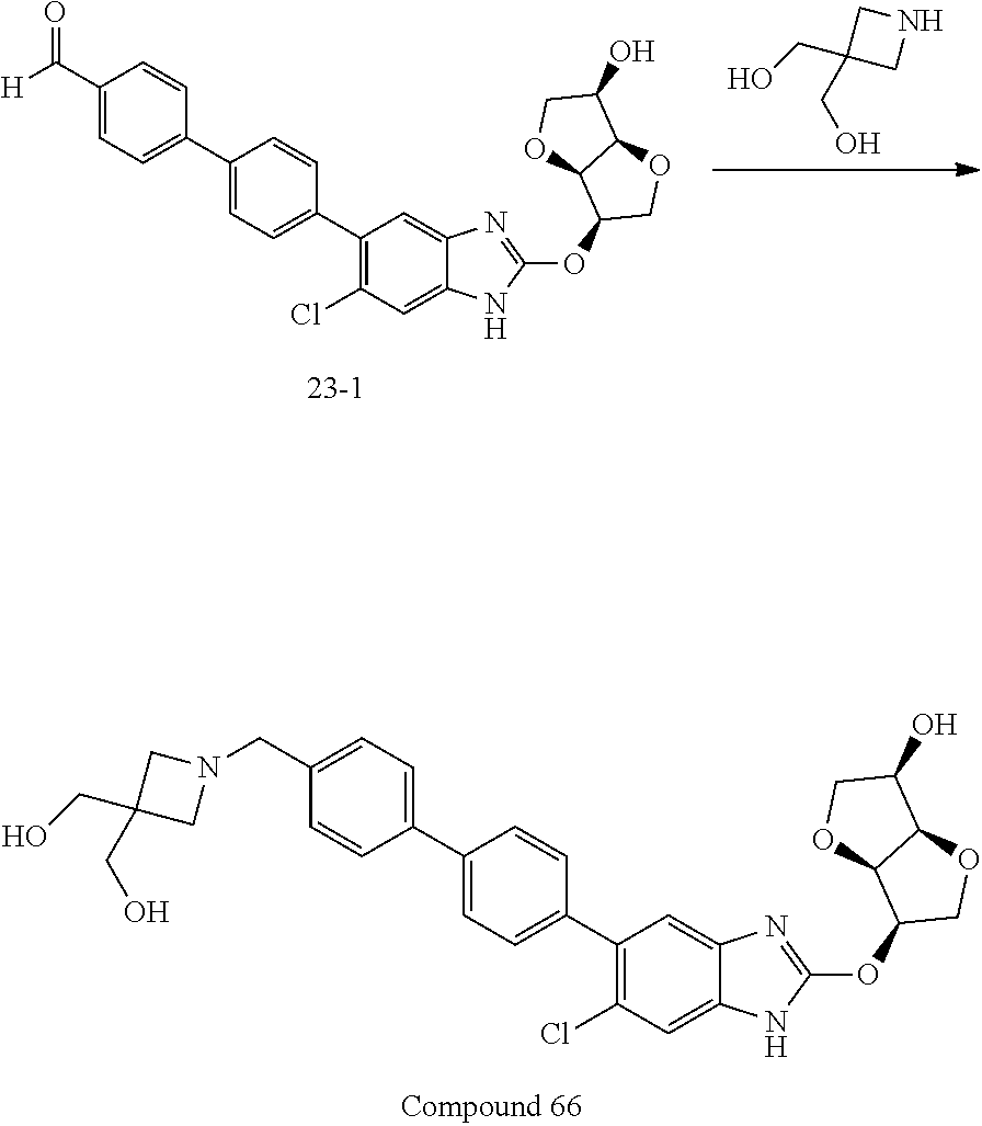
C1(CN2CC(CO)(CO)C2)=CC=C(C2=CC=C(C3=C(Cl)C=C4C(=C3)N=C(OC3COC5C3OCC5O)N4)C=C2)C=C1.C1(CO)(CO)CNC1.C1(C([H])=O)=CC=C(C2=CC=C(C3=C(Cl)C=C4C(=C3)N=C(OC3COC5C3OCC5O)N4)C=C2)C=C1
